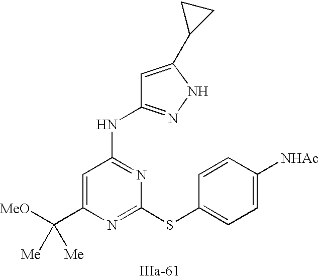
C1=C(C([MeO])([Me])[Me])N=C(SC2=CC=C([NHAc])C=C2)N=C1NC1=NNC(C2CC2)=C1
